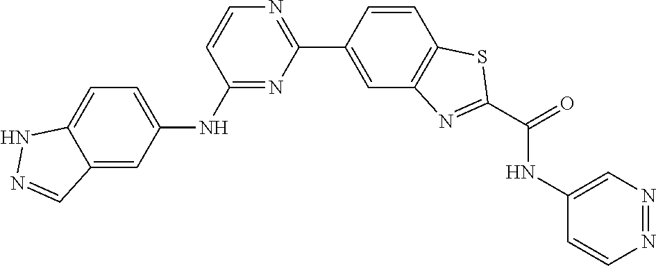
C1=CC(NC2=CC=C3C(=C2)C=NN3)=NC(C2=CC3=C(C=C2)SC(C(=O)NC2=CN=NC=C2)=N3)=N1
